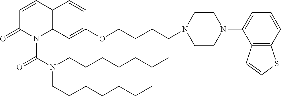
C1=CC2=C(N(C(N(CCCCCCC)CCCCCCC)=O)C1=O)C=C(OCCCCN1CCN(C3=CC=CC4=C3C=CS4)CC1)C=C2
